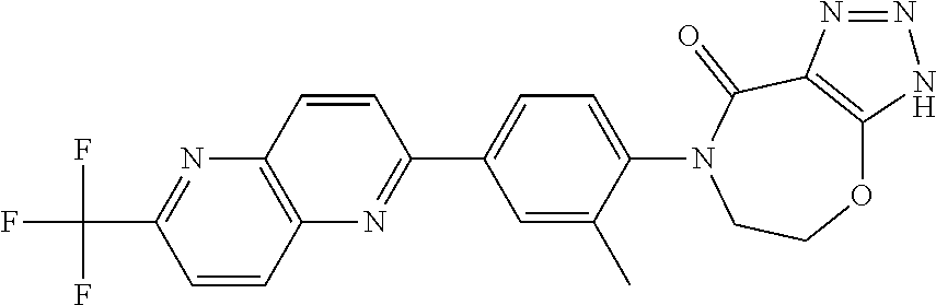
C1=CC2=C(N=C1C(F)(F)F)C=CC(C1=CC=C(N3CCOC4=C(C3=O)N=NN4)C(C)=C1)=N2
